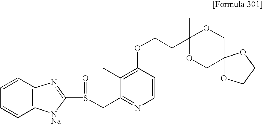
C1(C)=C(OCCC2(C)OCC3(CO2)OCCO3)C=CN=C1CS(C1=NC2=C(C=CC=C2)[NNa]1)=O
